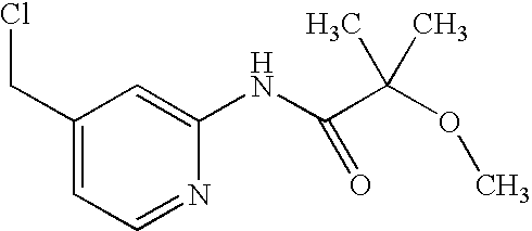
C1(CCl)=CC=NC(NC(C(OC)(C)C)=O)=C1
